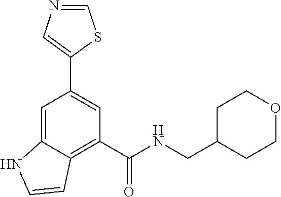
C1=C2C(=C(C(NCC3CCOCC3)=O)C=C1C1=CN=CS1)C=CN2
